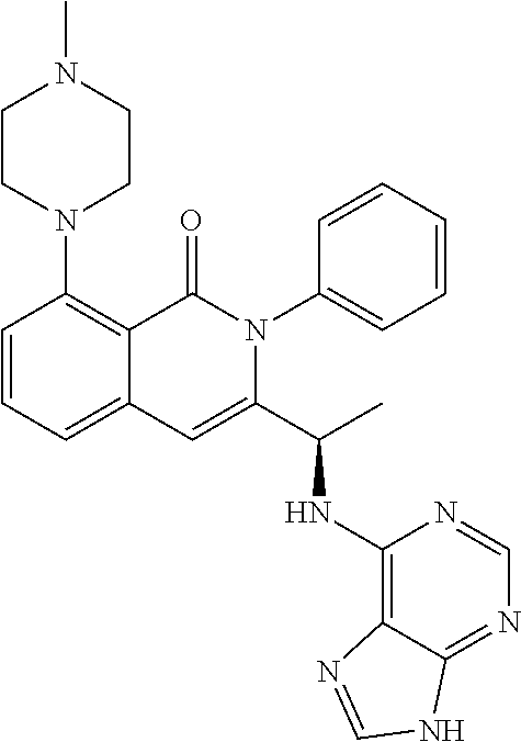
C1=CC=C2C(=C1N1CCN(C)CC1)C(=O)N(C1=CC=CC=C1)C(C(C)NC1=C3C(=NC=N1)NC=N3)=C2
